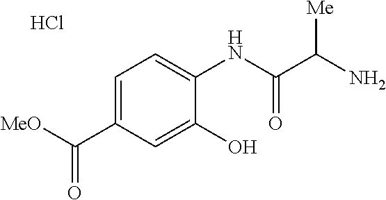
C1=C(C([MeO])=O)C=C(O)C(NC(C(N)[Me])=O)=C1.Cl
